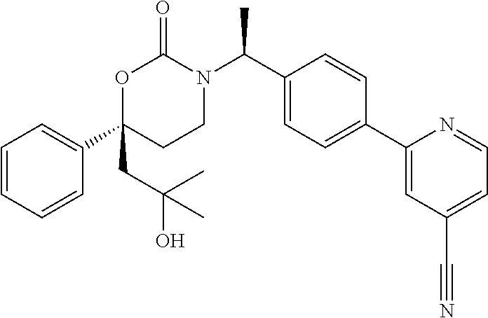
C1=CC=CC(C2(CC(O)(C)C)CCN(C(C3=CC=C(C4=CC(C#N)=CC=N4)C=C3)C)C(=O)O2)=C1
